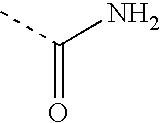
C(=O)(C)N
